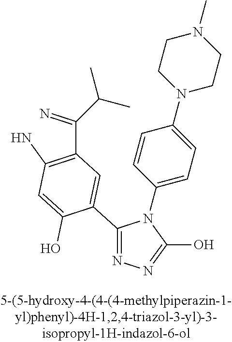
N1=C(C2=CC(C(=N)C(C)C)=C(N)C=C2O)N(C2=CC=C(N3CCN(C)CC3)C=C2)C(O)=N1
